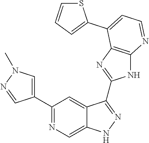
C1(C2=NC=C3C(=C2)C(C2=NC4=C(N2)N=CC=C4C2=CC=CS2)=NN3)=CN(C)N=C1
